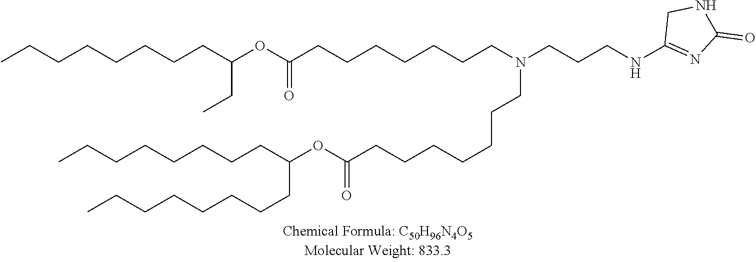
O(C(=O)CCCCCCCN(CCCNC1=NC(=O)NC1)CCCCCCCC(OC(CC)CCCCCCCC)=O)C(CCCCCCCC)CCCCCCCC
